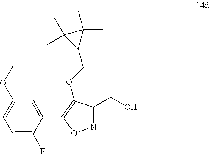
C1=C(F)C(C2=C(OCC3C(C)(C)C3(C)C)C(CO)=NO2)=CC(OC)=C1
